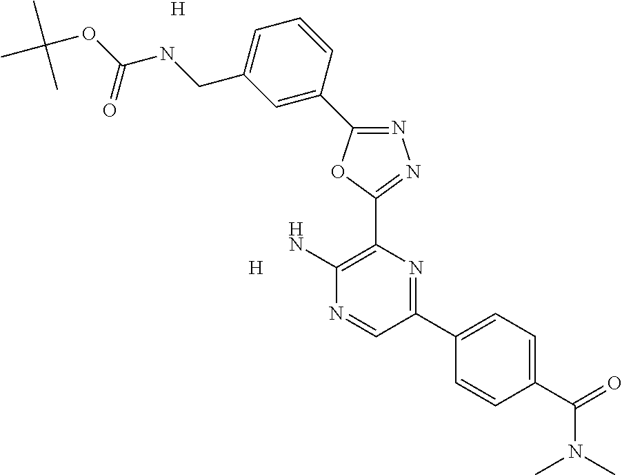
[H].C(OC(NCC1=CC=CC(C2=NN=C(C3=C(N)N=CC(C4=CC=C(C(=O)N(C)C)C=C4)=N3)O2)=C1)=O)(C)(C)C.[H]
